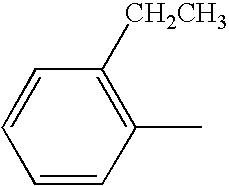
C1=CC(C)=C([CH2CH3])C=C1
